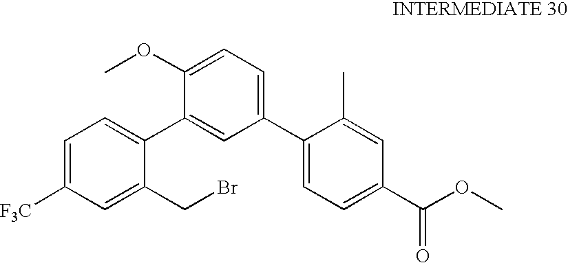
C1=C([F3C])C=C(CBr)C(C2=CC(C3=CC=C(C(=O)OC)C=C3C)=CC=C2OC)=C1
